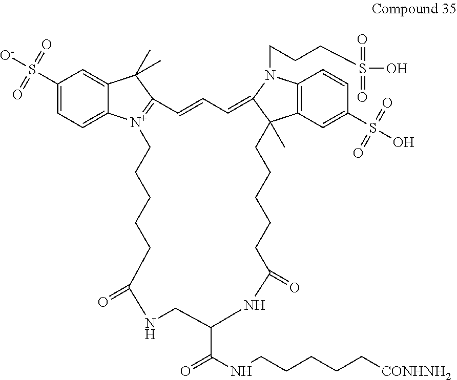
C1(S([O-])(=O)=O)=CC=C2C(=C1)C(C)(C)C1=[N+]2CCCCCC(=O)NCC(C(NCCCCC[CONHNH2])=O)NC(=O)CCCCCC2(C)C3=C(N(CCCS(O)(=O)=O)C2=CC=C1)C=CC(S(O)(=O)=O)=C3
